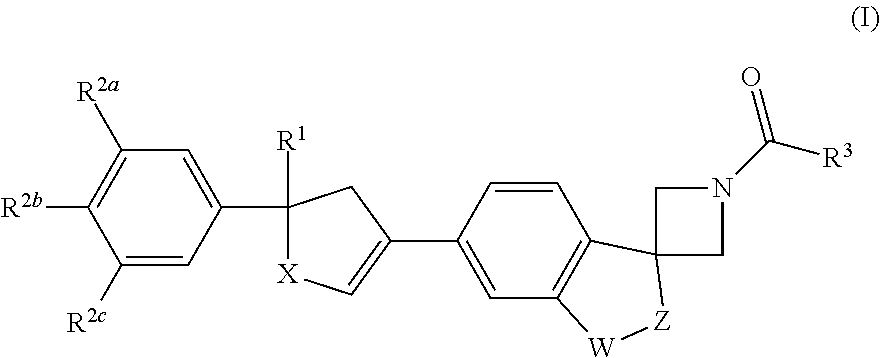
C1([R2b])=C([R2a])C=C(C2([R1])[X]C=C(C3=CC4=C(C=C3)C3([Z][W]4)CN(C([R3])=O)C3)C2)C=C1[R2c]
